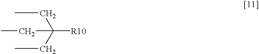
C([R10])(CC)(CC)CC
